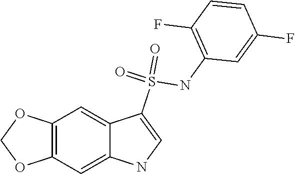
C12=C(C=C3C(=C1)C(S(=O)(NC1=C(F)C=CC(F)=C1)=O)=CN3)OCO2
